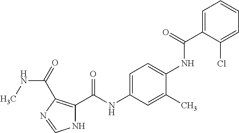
C1=C(C(=O)NC2=CC=C(NC(=O)C3=C(C(=O)NC)N=CN3)C=C2C)C(Cl)=CC=C1
